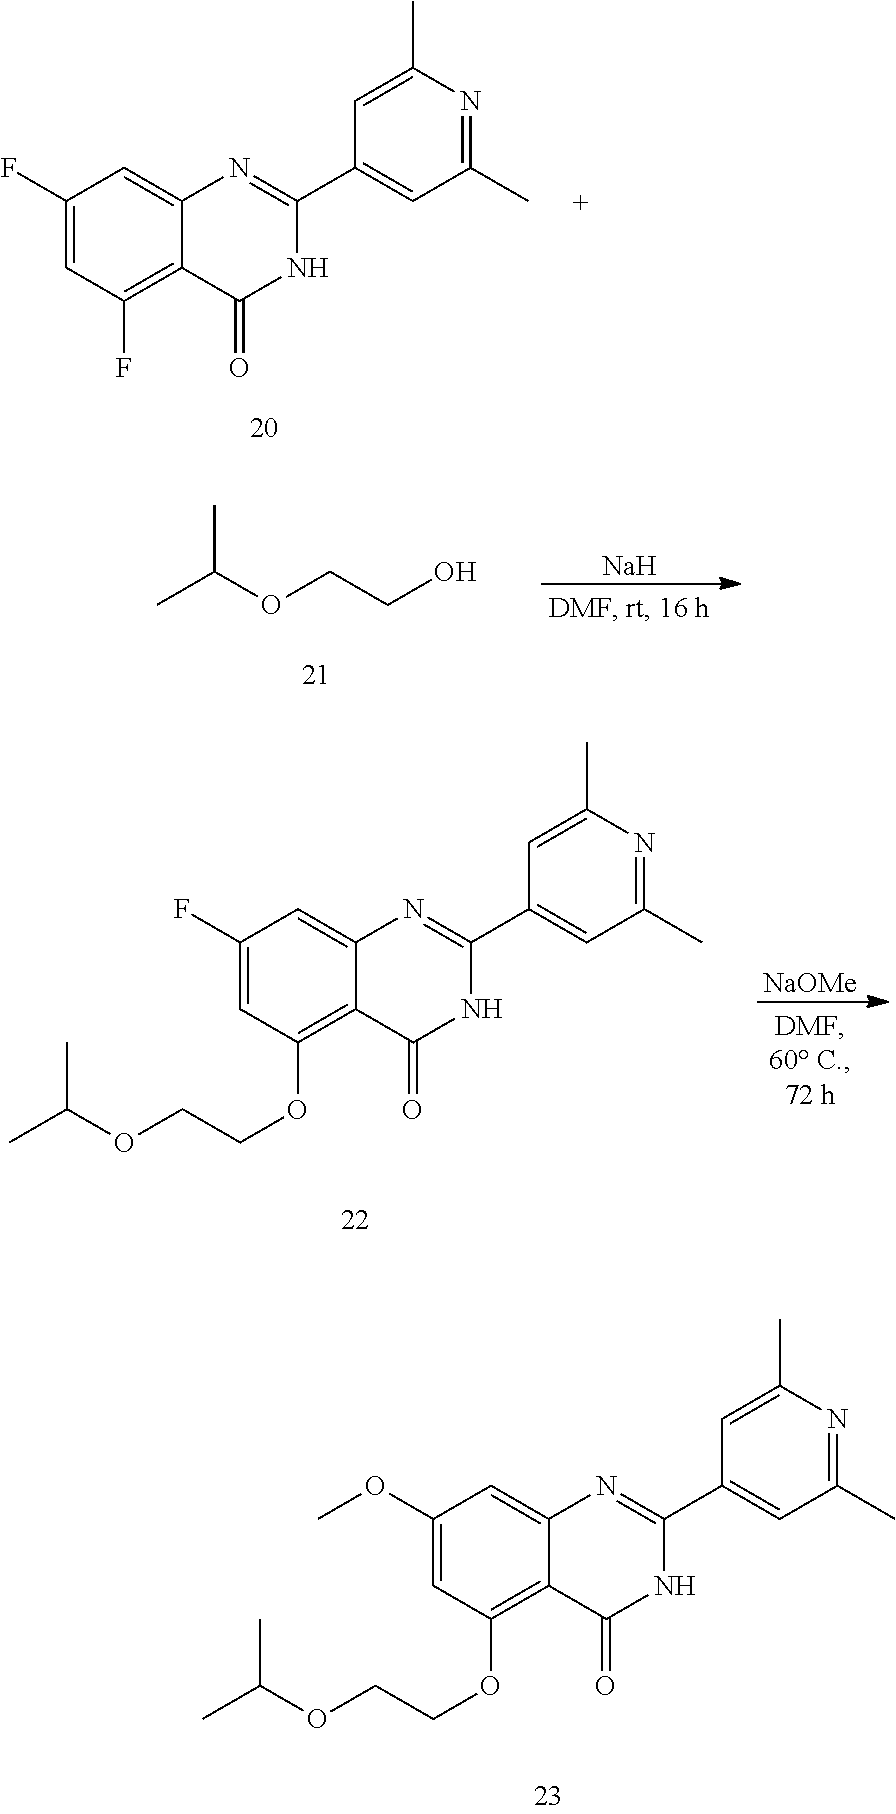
C1(F)=CC(F)=C2C(=C1)N=C(C1=CC(C)=NC(C)=C1)NC2=O.CC(OCCO)C.[Na].C1(F)=CC(OCCOC(C)C)=C2C(=C1)N=C(C1=CC(C)=NC(C)=C1)NC2=O.[NaOMe].C1(OC)=CC(OCCOC(C)C)=C2C(=C1)N=C(C1=CC(C)=NC(C)=C1)NC2=O
